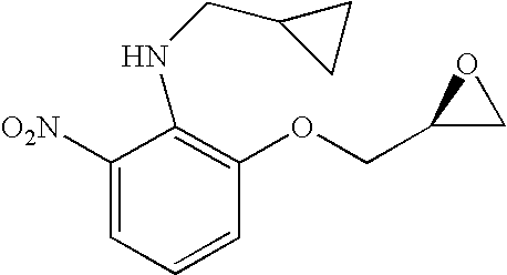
C1=C([O2N])C(NCC2CC2)=C(OCC2CO2)C=C1
